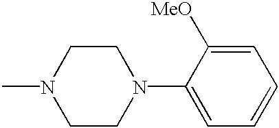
N1(C)CCN(C2=CC=CC=C2[MeO])CC1
